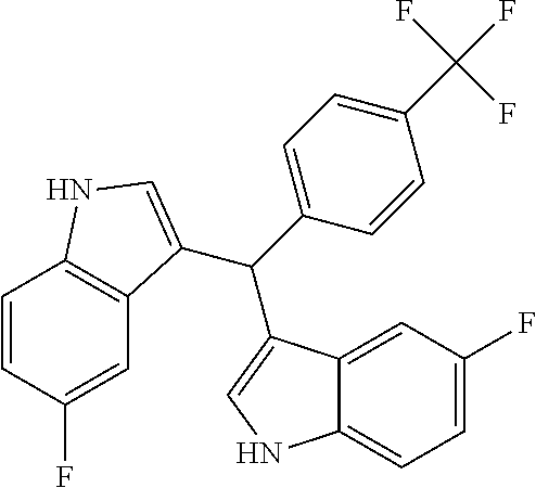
C1=CC(F)=CC2=C1NC=C2C(C1=CC=C(C(F)(F)F)C=C1)C1=CNC2=CC=C(F)C=C21
